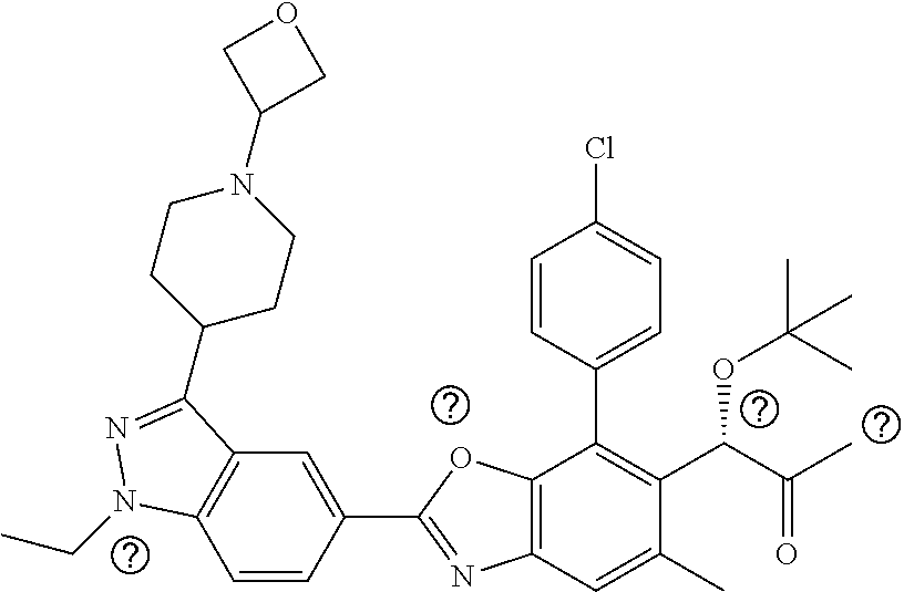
C1=CC(C2=NC3=C(O2)C(C2=CC=C(Cl)C=C2)=C(C(C(C)=O)OC(C)(C)C)C(C)=C3)=CC2=C1N(CC)N=C2C1CCN(C2COC2)CC1
